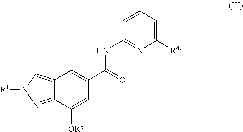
C12=NN([R1])C=C1C=C(C(NC1=NC([R4])=CC=C1)=O)C=C2[OR6]
